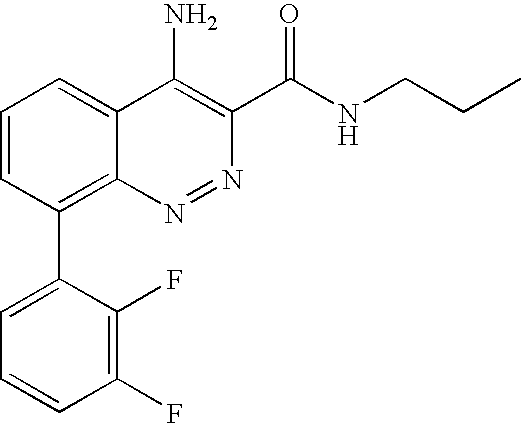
C1=CC(F)=C(F)C(C2=C3N=NC(C(NCCC)=O)=C(N)C3=CC=C2)=C1
